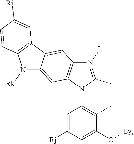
C1=C([Rj])C=C(O[Ly])C(C)=C1N1C(C)=N([L])C2=C1C=C1C(=C2)C2=C(N1[Rk])C=CC([Ri])=C2
